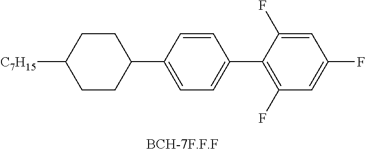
C1=C(F)C(C2=CC=C(C3CCC([C7H15])CC3)C=C2)=C(F)C=C1F
